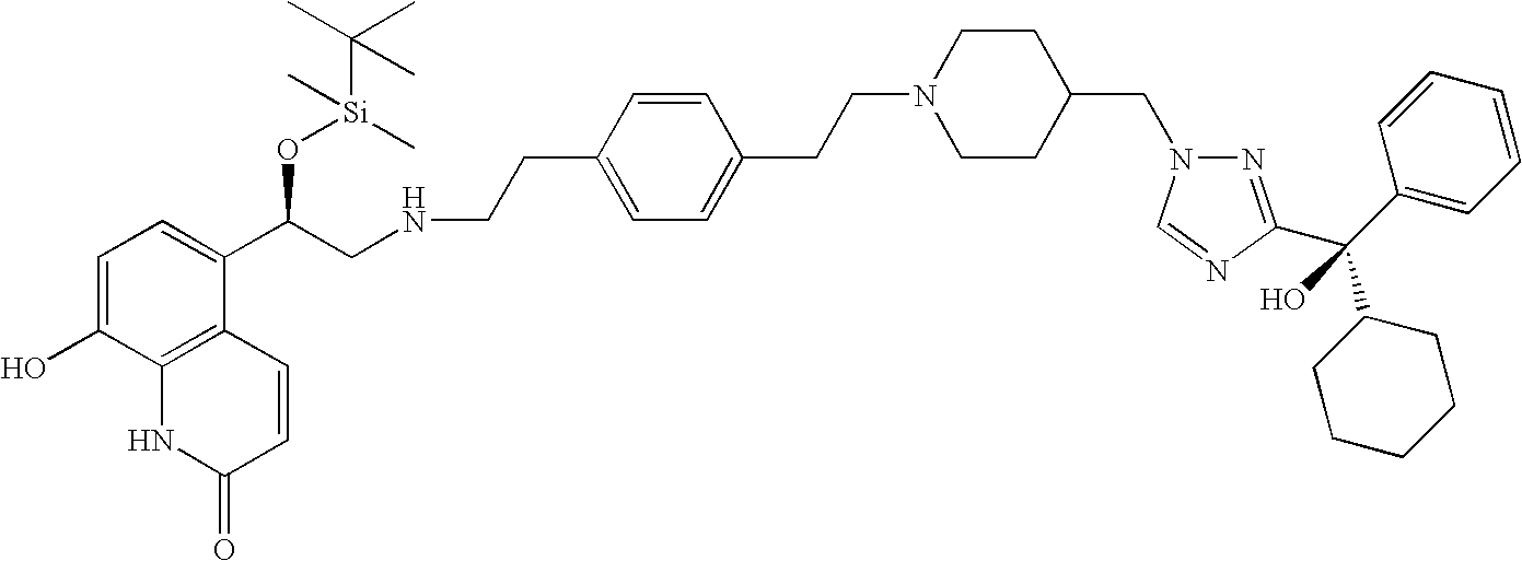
N(CCC1=CC=C(CCN2CCC(CN3N=C(C(C4=CC=CC=C4)(C4CCCCC4)O)N=C3)CC2)C=C1)CC(O[Si](C)(C(C)(C)C)C)C1=CC=C(O)C2=C1C=CC(=O)N2
